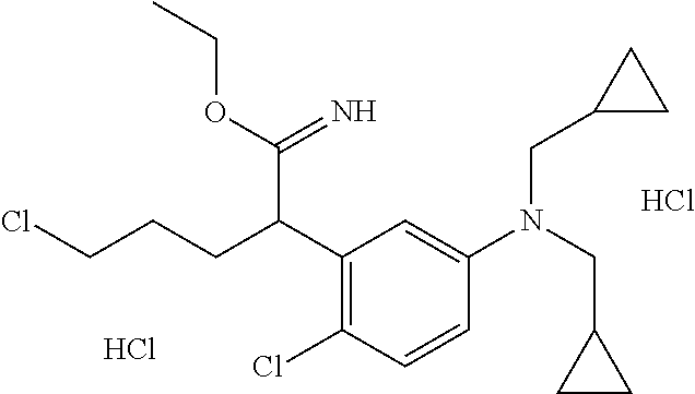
C(CCC(C1=C(Cl)C=CC(N(CC2CC2)CC2CC2)=C1)C(OCC)=N)Cl.Cl.Cl
